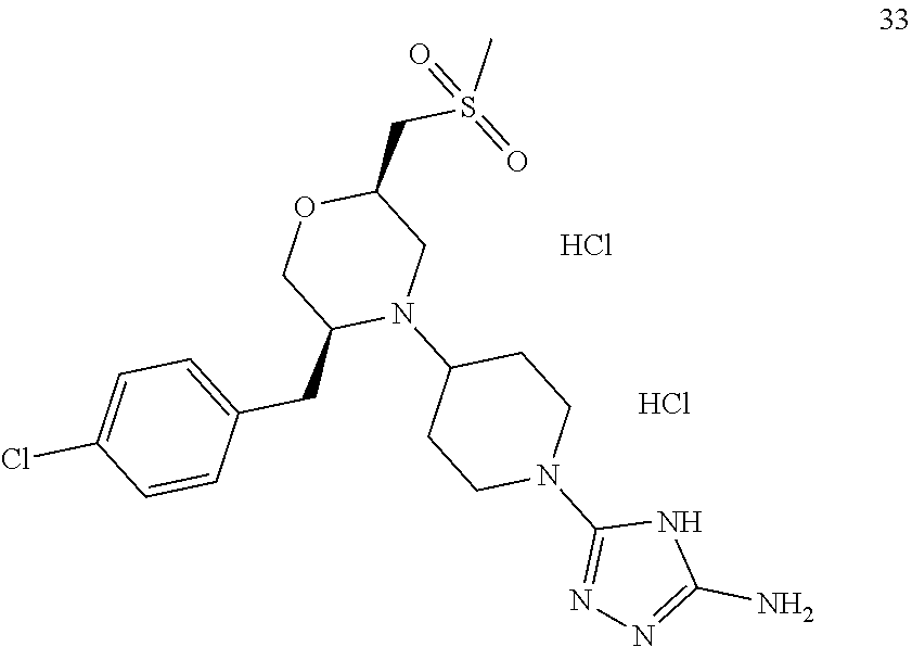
C(C1OCC(CC2=CC=C(Cl)C=C2)N(C2CCN(C3=NN=C(N)N3)CC2)C1)S(C)(=O)=O.Cl.Cl
